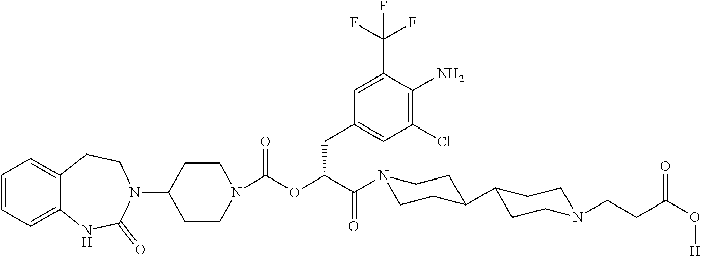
C1=CC=C2C(=C1)CCN(C1CCN(C(OC(CC3=CC(Cl)=C(N)C(C(F)(F)F)=C3)C(=O)N3CCC(C4CCN(CCC(O[H])=O)CC4)CC3)=O)CC1)C(=O)N2
